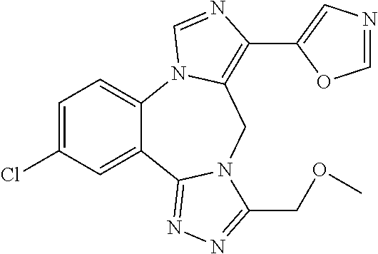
C1=C(Cl)C=C2C(=C1)N1C(=C(C3=CN=CO3)N=C1)CN1C2=NN=C1COC
